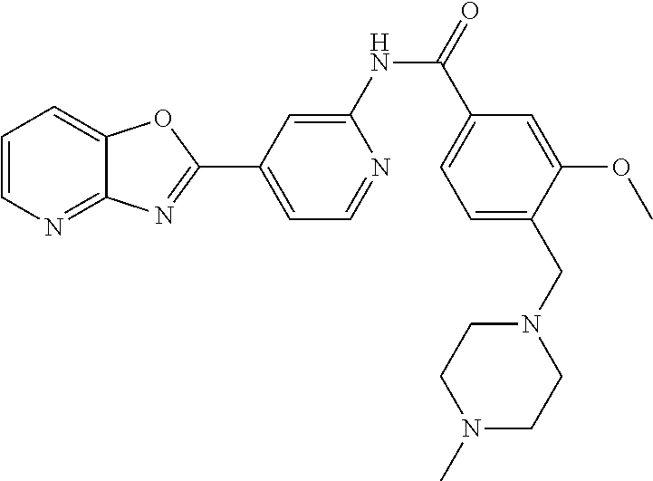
C1=CN=C2C(=C1)OC(C1=CC=NC(NC(=O)C3=CC=C(CN4CCN(C)CC4)C(OC)=C3)=C1)=N2
